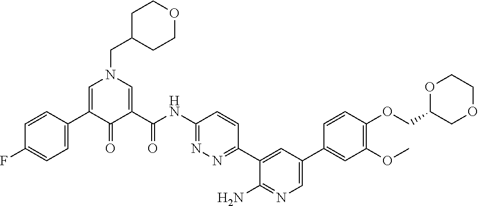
C1C(CN2C=C(C3=CC=C(F)C=C3)C(=O)C(C(NC3=NN=C(C4=CC(C5=CC(OC)=C(OCC6COCCO6)C=C5)=CN=C4N)C=C3)=O)=C2)CCOC1
